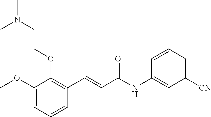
C1(OCCN(C)C)=C(C=CC(NC2=CC([CN])=CC=C2)=O)C=CC=C1OC
